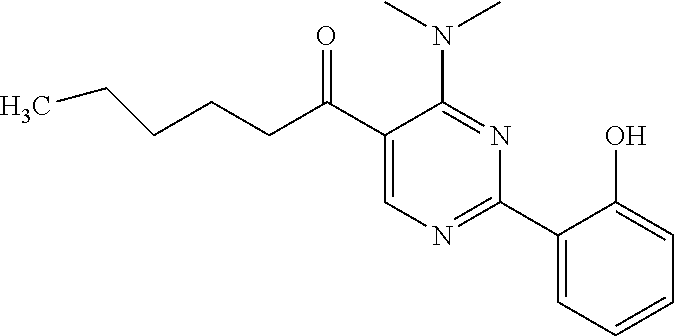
C1(C(CCCCC)=O)=CN=C(C2=CC=CC=C2O)N=C1N(C)C
